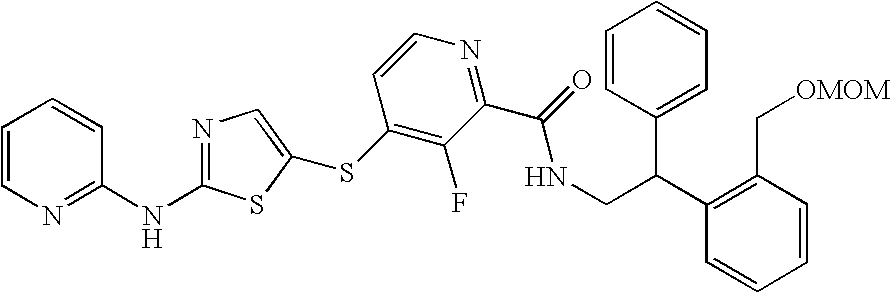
C1=CN=C(NC2=NC=C(SC3=C(F)C(C(NCC(C4=CC=CC=C4)C4=C(C[OMOM])C=CC=C4)=O)=NC=C3)S2)C=C1
